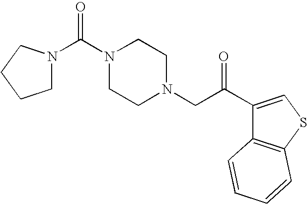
N1(C(N2CCN(CC(=O)C3=CSC4=C3C=CC=C4)CC2)=O)CCCC1
